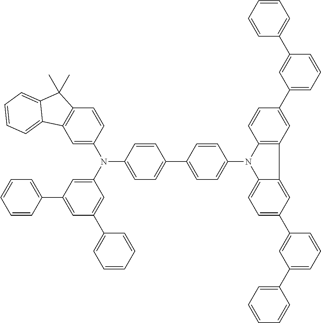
C1=C(N(C2=CC=C(C3=CC=C(N4C5=CC=C(C6=CC(C7=CC=CC=C7)=CC=C6)C=C5C5=C4C=CC(C4=CC=CC(C6=CC=CC=C6)=C4)=C5)C=C3)C=C2)C2=CC(C3=CC=CC=C3)=CC(C3=CC=CC=C3)=C2)C=CC2=C1C1=CC=CC=C1C2(C)C
